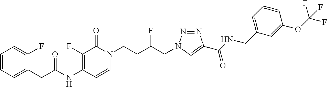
N(C1=C(F)C(=O)N(CCC(CN2N=NC(C(NCC3=CC=CC(OC(F)(F)F)=C3)=O)=C2)F)C=C1)C(=O)CC1=CC=CC=C1F
